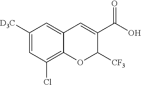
C1([D3C])=CC(Cl)=C2C(=C1)C=C(C(O)=O)C([CF3])O2
